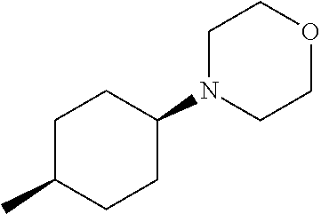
C1C(C)CCC(N2CCOCC2)C1
